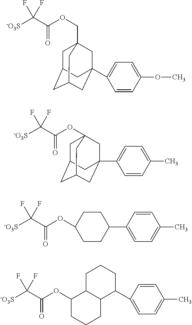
[-O3S]C(C(OCC12CC3CC(CC(C4=CC=C(OC)C=C4)(C1)C3)C2)=O)(F)F.[-O3S]C(C(OC12CC3CC(CC(C4=CC=C(C)C=C4)(C1)C3)C2)=O)(F)F.[-O3S]C(C(OC1CCC(C2=CC=C(C)C=C2)CC1)=O)(F)F.[-O3S]C(C(OC1CCCC2C1CCCC2C1=CC=C(C)C=C1)=O)(F)F
